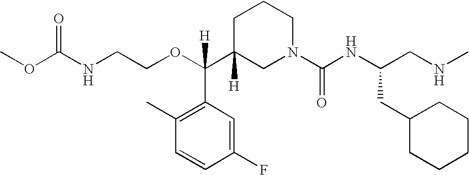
O=C(NCCOC(C1([H])CN(C(NC(CNC)CC2CCCCC2)=O)CCC1)(C1=C(C)C=CC(F)=C1)[H])OC
